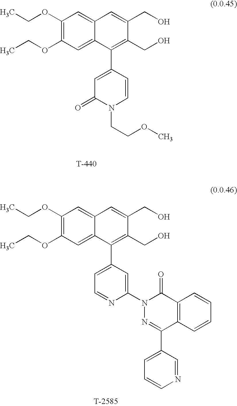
CCOC1=C(OCC)C=C2C(=C1)C=C(CO)C(CO)=C2C1=CC(=O)N(CCOC)C=C1.[T].[T].CCOC1=C(OCC)C=C2C(=C1)C=C(CO)C(CO)=C2C1=CC=NC(N2N=C(C3=CC=CN=C3)C3=C(C2=O)C=CC=C3)=C1
